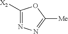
C1([X2])=NN=C([Me])O1
